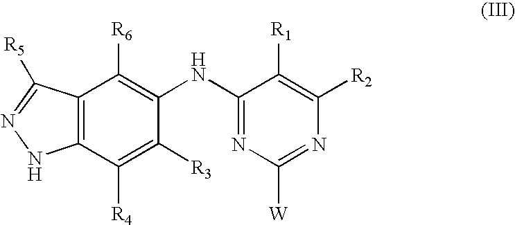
C12=C(C([R4])=C([R3])C(NC3=NC([W])=NC([R2])=C3[R1])=C1[R6])NN=C2[R5]
